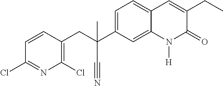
C1=CC(CC(C2=CC=C3C(=C2)N([H])C(=O)C(CC)=C3)(C#N)C)=C(Cl)N=C1Cl
